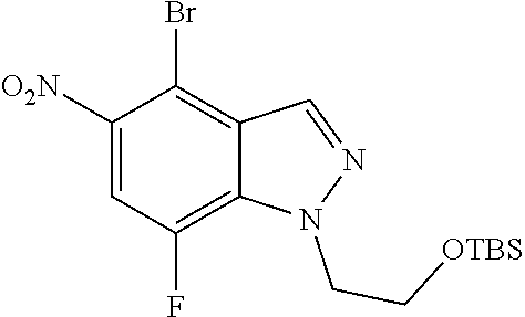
[O2N]C1=CC(F)=C2C(=C1Br)C=NN2CC[OTBS]
